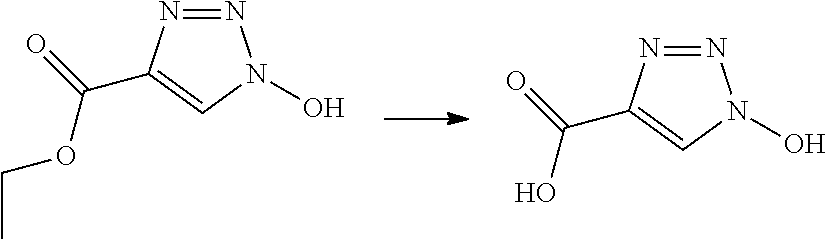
N1=NC(C(=O)OCC)=CN1O.N1=NC(C(=O)O)=CN1O
